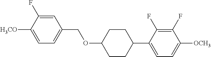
C1=C(F)C([H3CO])=CC=C1COC1CCC(C2=CC=C([OCH3])C(F)=C2F)CC1
